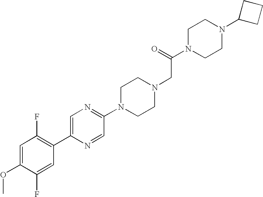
C1=C(OC)C(F)=CC(C2=CN=C(N3CCN(CC(N4CCN(C5CCC5)CC4)=O)CC3)C=N2)=C1F
